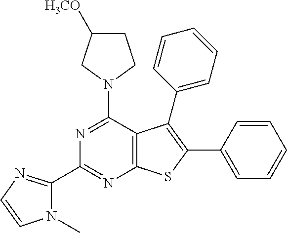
N1=C(N2CCC([H3CO])C2)C2=C(N=C1C1=NC=CN1C)SC(C1=CC=CC=C1)=C2C1=CC=CC=C1
